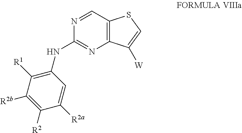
C12=C(C=NC(NC3=C([R1])C([R2b])=C([R2])C([R2a])=C3)=N1)SC=C2[W]
